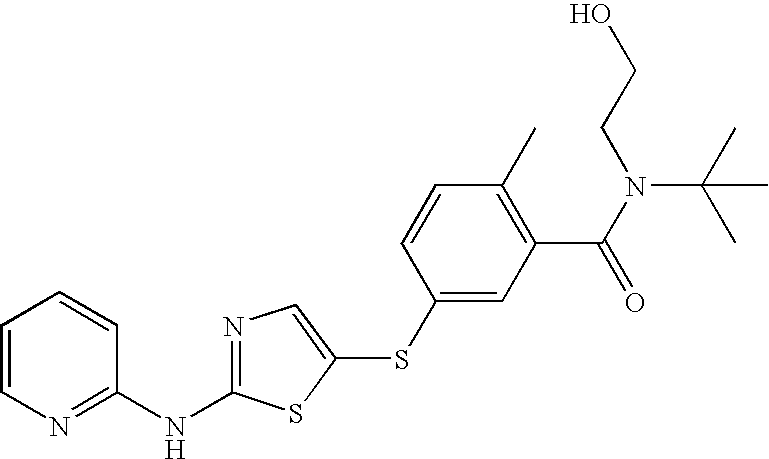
C1=CN=C(NC2=NC=C(SC3=CC(C(N(C(C)(C)C)CCO)=O)=C(C)C=C3)S2)C=C1
